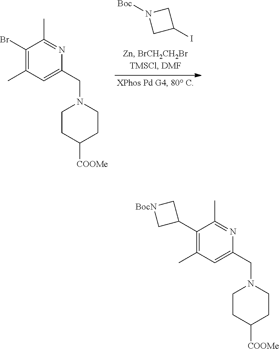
C1N([Boc])CC1I.C1(Br)=C(C)C=C(CN2CCC([COOMe])CC2)N=C1C.C1(C2C[BocN]C2)=C(C)C=C(CN2CCC([COOMe])CC2)N=C1C
